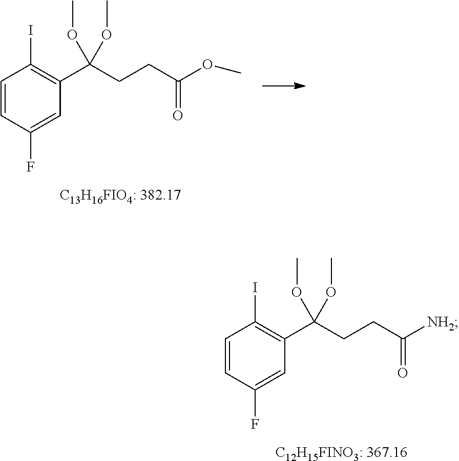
C1=CC(F)=CC(C(CCC([NH2])=O)(OC)OC)=C1I.[C12H15FINO3: 367.16].C1=CC(F)=CC(C(CCC(OC)=O)(OC)OC)=C1I.[C13H16FIO4: 382.17]
